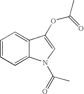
C1=CC=C2C(=C1)C(OC(C)=O)=CN2C(=O)C
